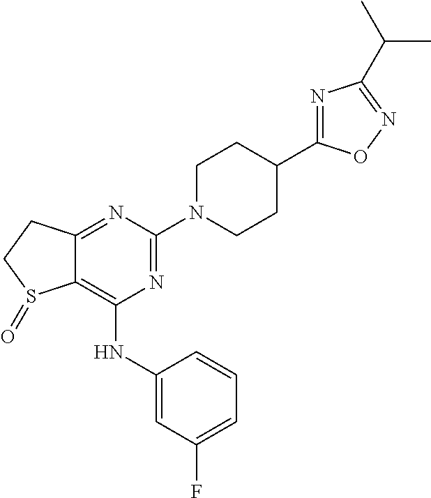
C12=C(NC3=CC(F)=CC=C3)N=C(N3CCC(C4=NC(C(C)C)=NO4)CC3)N=C1CCS2=O
